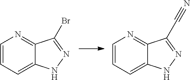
C12=CC=CN=C1C(Br)=NN2.C12=CC=CN=C1C(C#N)=NN2
